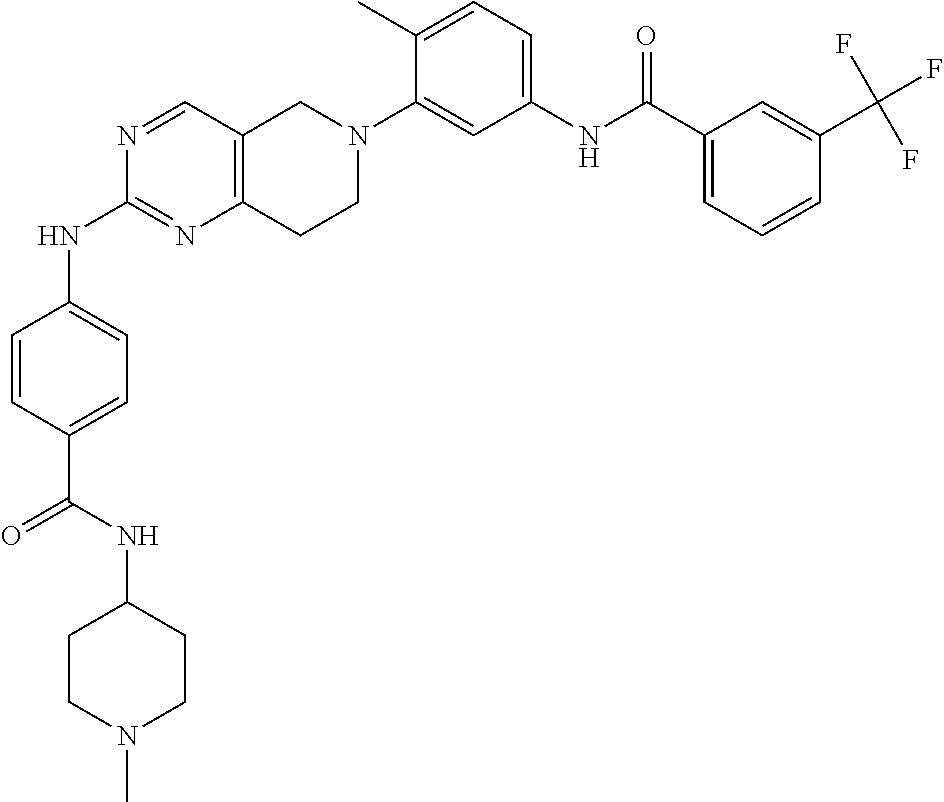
N1=CC2=C(N=C1NC1=CC=C(C(NC3CCN(C)CC3)=O)C=C1)CCN(C1=CC(NC(C3=CC=CC(C(F)(F)F)=C3)=O)=CC=C1C)C2
